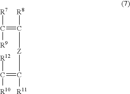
C(=C([R12])[R10])([Z]C(=C([R9])[R7])[R8])[R11]
